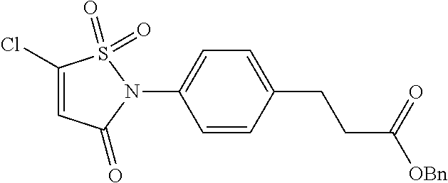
C1=CC(CCC([OBn])=O)=CC=C1N1S(=O)(=O)C(Cl)=CC1=O
